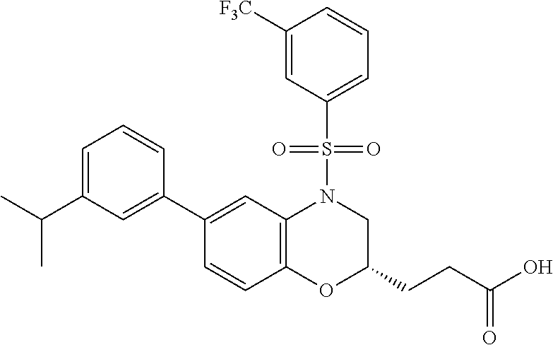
C1(C2=CC(C(C)C)=CC=C2)=CC2=C(C=C1)OC(CCC(O)=O)CN2S(=O)(=O)C1=CC=CC([F3C])=C1
